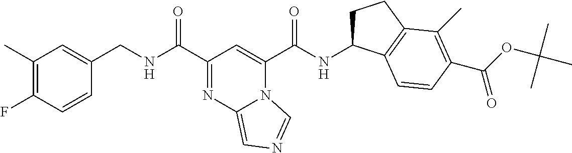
C1(C)=C(F)C=CC(CNC(C2=NC3=CN=CN3C(C(NC3CCC4=C3C=CC(C(OC(C)(C)C)=O)=C4C)=O)=C2)=O)=C1
